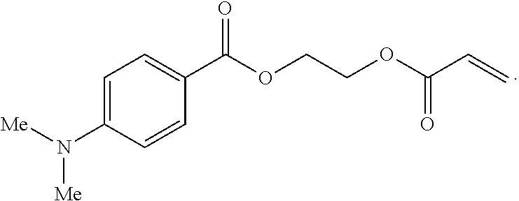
C1=C(N([Me])[Me])C=CC(C(OCCOC(C=C)=O)=O)=C1
